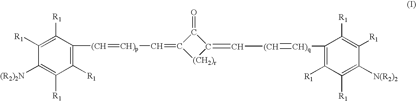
C1([R1])=C([(CH]=[CH)p]C=C2[(CH2)r]C(=C[(CH]=[CH)q]C3=C([R1])C([R1])=C([N(R2)2])C([R1])=C3[R1])C2=O)C([R1])=C([R1])C([(R2)2N])=C1[R1]
